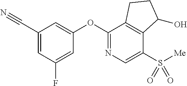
C1(OC2=CC(C#N)=CC(F)=C2)=NC=C(S([Me])(=O)=O)C2=C1CCC2O
